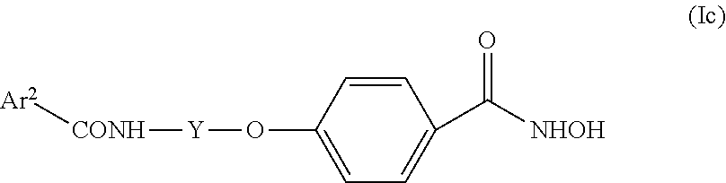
[Ar2][CONH][Y]OC1=CC=C(C([NHOH])=O)C=C1
